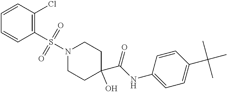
C1=CC(Cl)=C(S(=O)(=O)N2CCC(C(NC3=CC=C(C(C)(C)C)C=C3)=O)(O)CC2)C=C1
